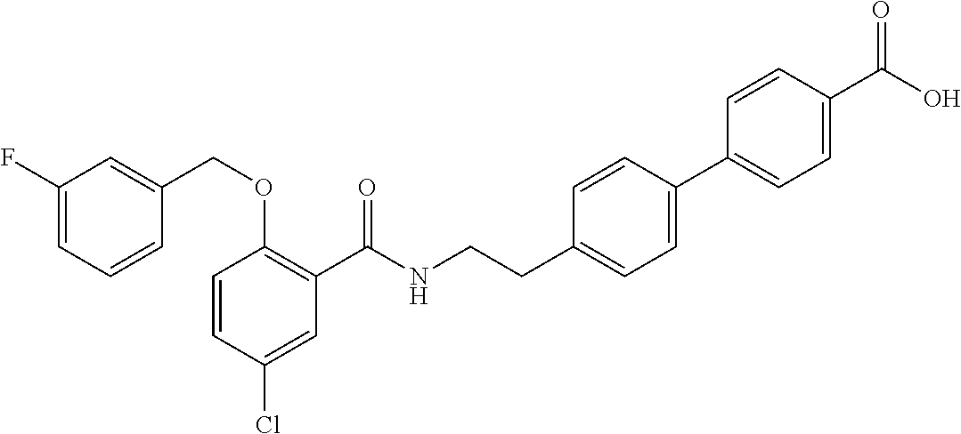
C1=CC(Cl)=CC(C(NCCC2=CC=C(C3=CC=C(C(O)=O)C=C3)C=C2)=O)=C1OCC1=CC(F)=CC=C1
